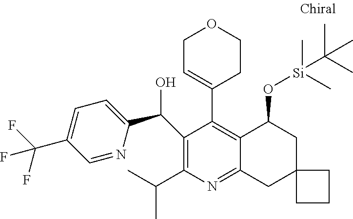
C1(C(O)C2=CC=C(C(F)(F)F)C=N2)=C(C(C)C)N=C2C(=C1C1=CCOCC1)C(O[Si](C(C)(C)C)(C)C)CC1(C2)CCC1
